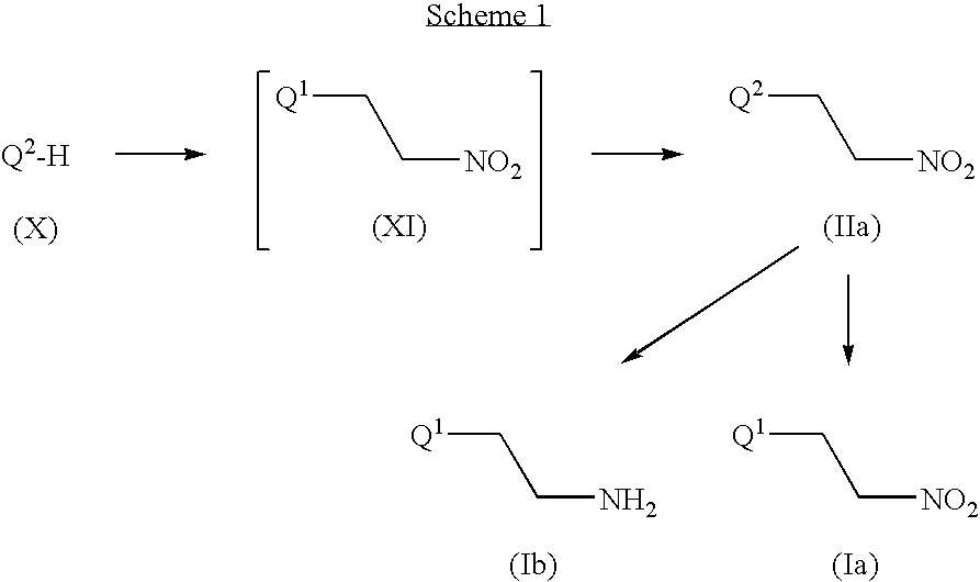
[Q1]CC[NO2].[Q2]CC[NO2].[Q1]CCN.[Q1]CC[NO2]
